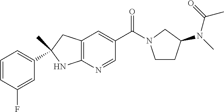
C(C1=CC2=C(N=C1)NC(C)(C1=CC=CC(F)=C1)C2)(=O)N1CCC(N(C)C(=O)C)C1
